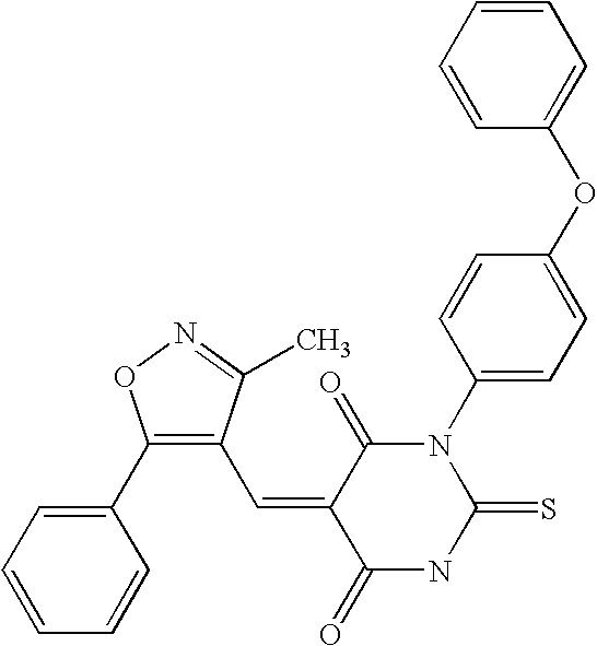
C1=CC=CC(OC2=CC=C(N3C(=O)C(=CC4=C(C5=CC=CC=C5)ON=C4C)C(=O)NC3=S)C=C2)=C1
